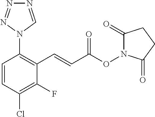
C1=CC(Cl)=C(F)C(C=CC(ON2C(=O)CCC2=O)=O)=C1N1C=NN=N1
